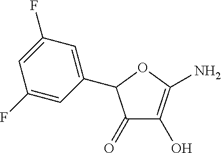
C1(=O)C(O)=C(N)OC1C1=CC(F)=CC(F)=C1
